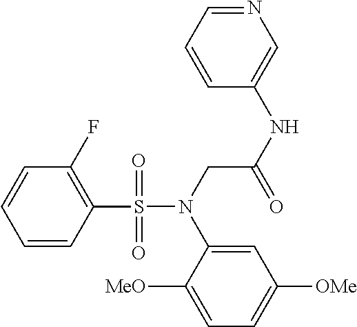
C1=CC(S(N(CC(NC2=CN=CC=C2)=O)C2=CC([OMe])=CC=C2[MeO])(=O)=O)=C(F)C=C1
